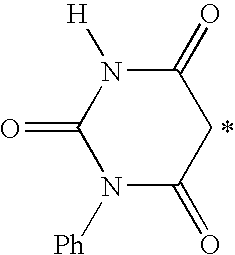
N1([Ph])C(=O)CC(=O)N([H])C1=O
